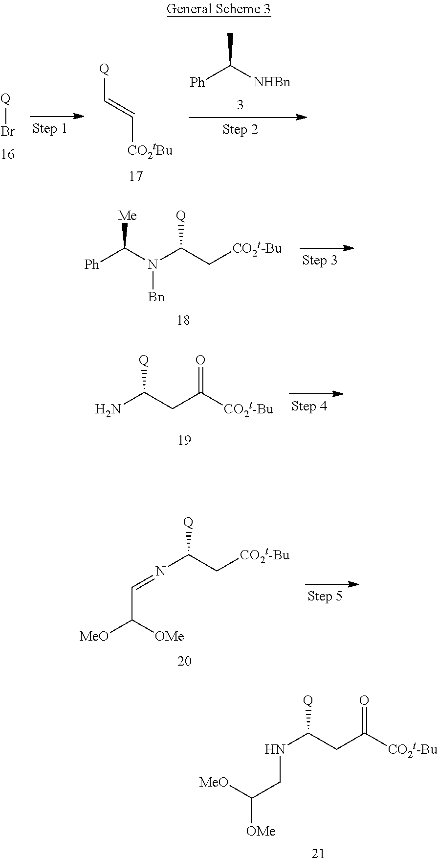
[Q]C(CC([CO2t-Bu])=O)NCC([OMe])[MeO].CC([NHBn])[Ph].[Q]Br.[Q]C=C[CO2tBu].[Q]C(C[CO2t-Bu])N(C([Ph])[Me])[Bn].[Q]C(CC([CO2t-Bu])=O)N.[Q]C(C[CO2t-Bu])N=CC([MeO])[OMe]
